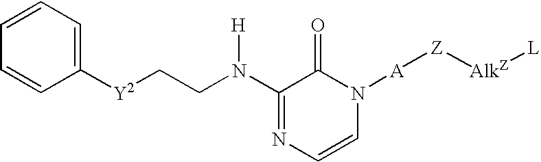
C1=CC=C([Y2]CCN(C2=NC=CN([A][Z][AlkZ][L])C2=O)[H])C=C1
